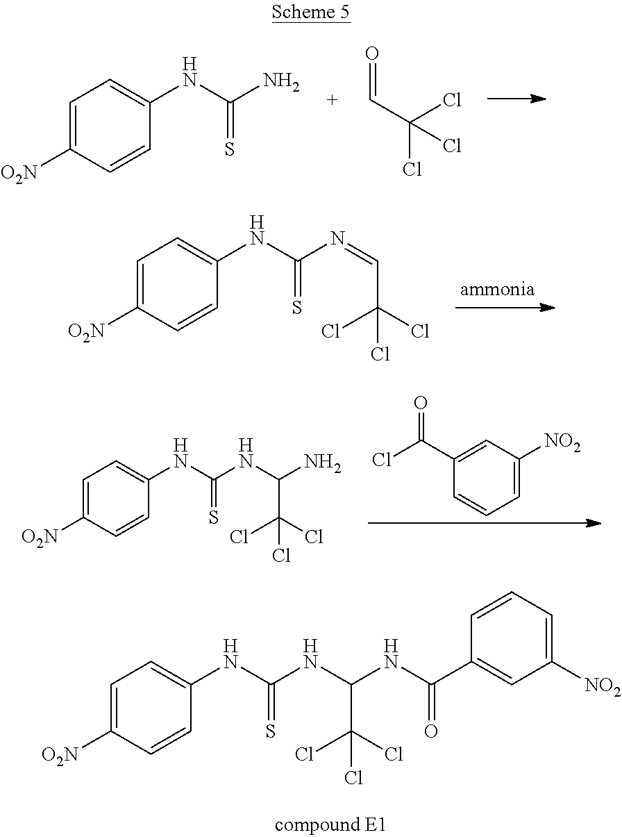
C1=C([O2N])C=CC(NC(N)=S)=C1.C(C(Cl)(Cl)Cl)=O.C1=C([O2N])C=CC(NC(N=CC(Cl)(Cl)Cl)=S)=C1.C1=C([O2N])C=CC(NC(NC(C(Cl)(Cl)Cl)N)=S)=C1.C1=C([NO2])C=C(C(Cl)=O)C=C1.C1=C([O2N])C=CC(NC(NC(C(Cl)(Cl)Cl)NC(C2=CC([NO2])=CC=C2)=O)=S)=C1
